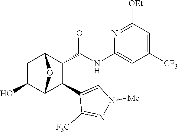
C1C(O)C2C(C3=CN([Me])N=C3[F3C])C(C(NC3=CC([CF3])=CC([OEt])=N3)=O)C1O2
